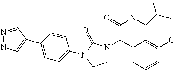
C1(C(C(NCC(C)C)=O)N2CCN(C3=CC=C(C4=CNN=C4)C=C3)C2=O)=CC=CC(OC)=C1
